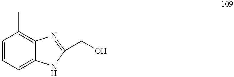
C1=CC=C2C(=C1C)N=C(CO)N2
